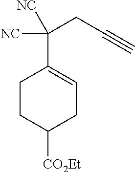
C1CC([CO2Et])CC=C1C([NC])(CC#C)[NC]
